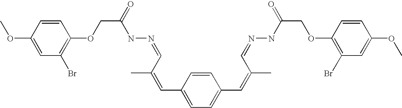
C1=CC(OC)=CC(Br)=C1OCC(=O)NN=CC(=CC1=CC=C(C=C(C)C=NNC(COC2=C(Br)C=C(OC)C=C2)=O)C=C1)C
